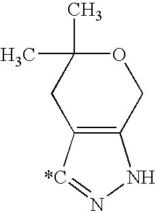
C12=C([*C]=NN1)CC(C)(C)OC2
